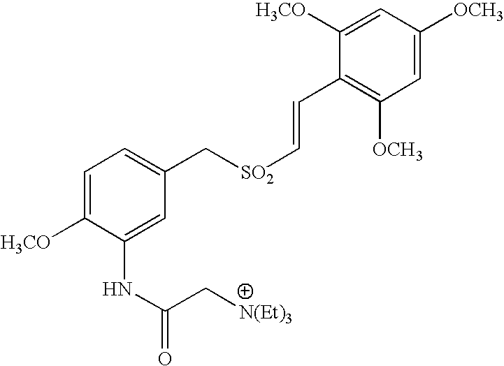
C1=C([H3CO])C(NC(=O)C[N(Et)3])=CC(C[SO2]C=CC2=C([OCH3])C=C([OCH3])C=C2[H3CO])=C1
